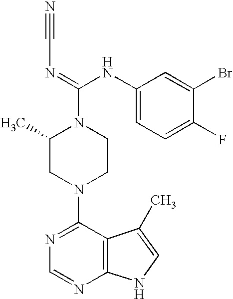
C1(N2CCN(C(=NC#N)NC3=CC=C(F)C(Br)=C3)C(C)C2)=NC=NC2=C1C(C)=CN2
